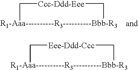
[R1-Aaa----------R3----------Bbb-R3]1C[Ccc-Ddd-Eee]C1.[R1-Aaa----------R3----------Bbb-R3]1C[Eee-Ddd-Ccc]C1
